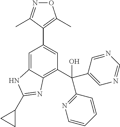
C1=C2C(=C(C(C3=CN=CN=C3)(C3=NC=CC=C3)O)C=C1C1=C(C)ON=C1C)N=C(C1CC1)N2
